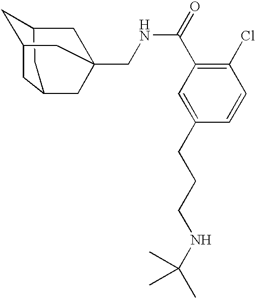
C1C2CC3CC1CC(CNC(C1=C(Cl)C=CC(CCCNC(C)(C)C)=C1)=O)(C2)C3
